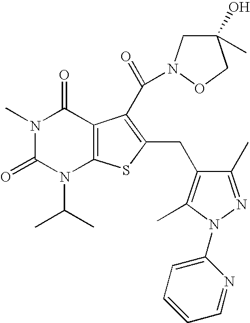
N1(C)C(=O)N(C(C)C)C2=C(C1=O)C(C(=O)N1CC(C)(O)CO1)=C(CC1=C(C)N(C3=CC=CC=N3)N=C1C)S2
